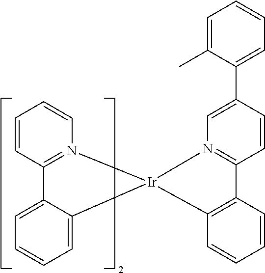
C1=CC2=N(C=C1)[Ir]1(C3=CC=CC=C23)N2=C(C=CC(C3=CC=CC=C3C)=C2)C2=C1C=CC=C2
